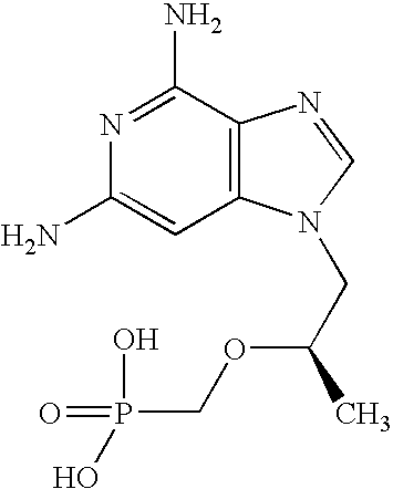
C1(N)=CC2=C(C(N)=N1)N=CN2CC(C)OCP(=O)(O)O
